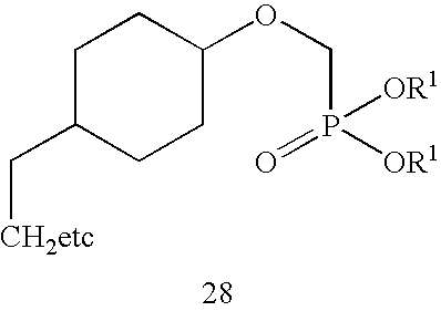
C1C(C[CH2etc])CCC(OCP(=O)([OR1])[OR1])C1
